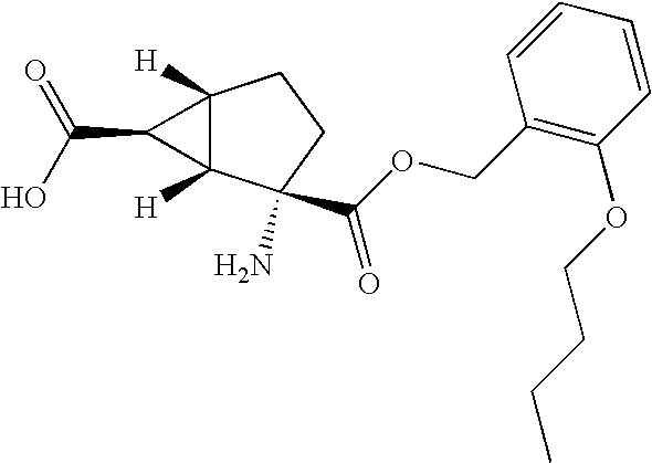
C12([H])C([H])(C(N)(C(OCC3=C(OCCCC)C=CC=C3)=O)CC1)C2C(O)=O
